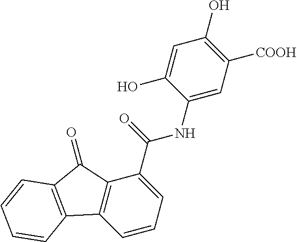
C1=CC=C(C(NC2=CC([COOH])=C(O)C=C2O)=O)C2=C1C1=C(C2=O)C=CC=C1
